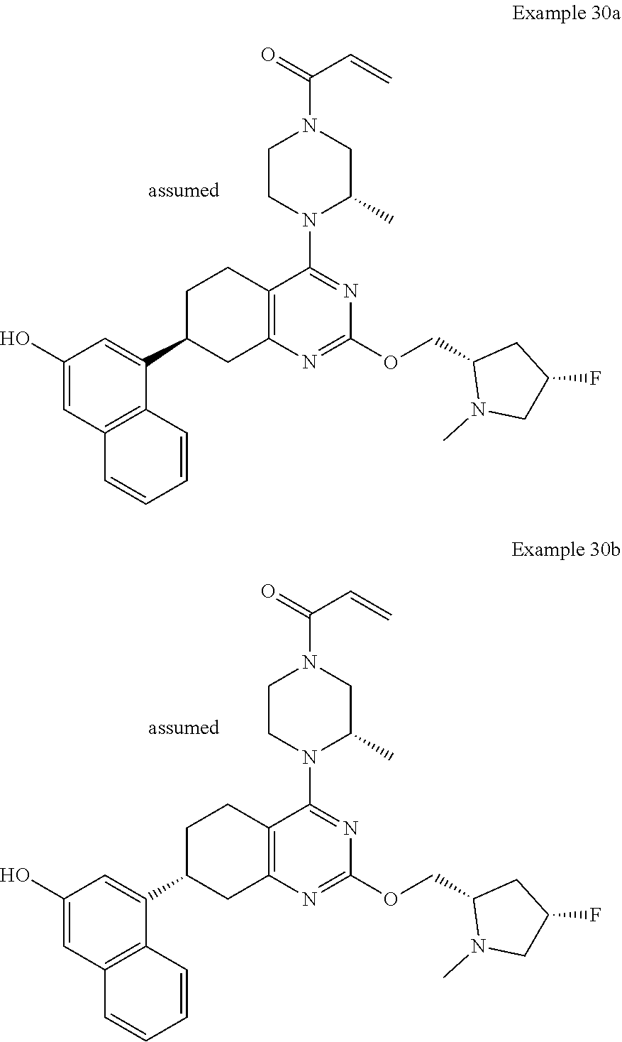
C1(O)=CC2=C(C(C3CC4=C(CC3)C(N3C(C)CN(C(C=C)=O)CC3)=NC(OCC3N(C)CC(F)C3)=N4)=C1)C=CC=C2.C1(O)=CC2=C(C(C3CC4=C(CC3)C(N3C(C)CN(C(C=C)=O)CC3)=NC(OCC3N(C)CC(F)C3)=N4)=C1)C=CC=C2
